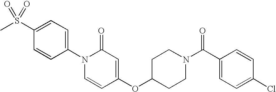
C1=C(S(C)(=O)=O)C=CC(N2C=CC(OC3CCN(C(=O)C4=CC=C(Cl)C=C4)CC3)=CC2=O)=C1
